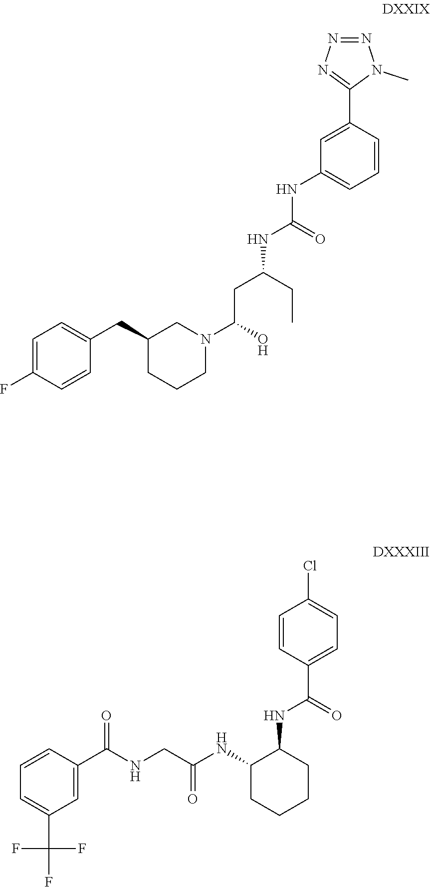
C1=CC(C2=NN=NN2C)=CC(NC(NC(CC)CC(O)N2CC(CC3=CC=C(F)C=C3)CCC2)=O)=C1.C1=C(C(NCC(NC2CCCCC2NC(=O)C2=CC=C(Cl)C=C2)=O)=O)C=CC=C1C(F)(F)F
